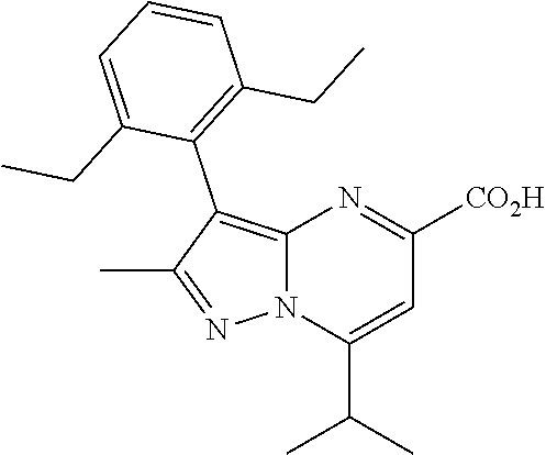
C1=CC=C(CC)C(C2=C3N(N=C2C)C(C(C)C)=CC([CO2H])=N3)=C1CC
